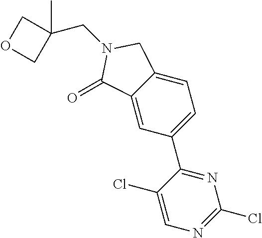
C12=CC(C3=NC(Cl)=NC=C3Cl)=CC=C1CN(CC1(C)COC1)C2=O
